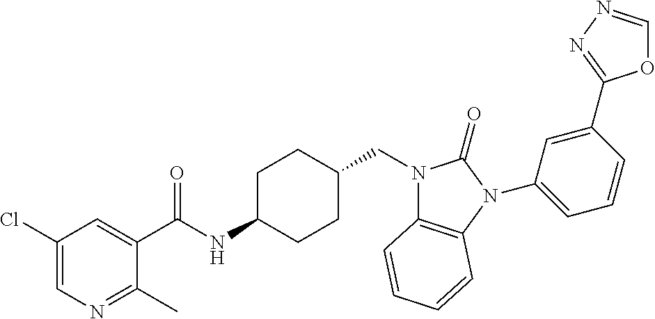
C1(Cl)=CN=C(C)C(C(NC2CCC(CN3C4=C(N(C5=CC=CC(C6=NN=CO6)=C5)C3=O)C=CC=C4)CC2)=O)=C1
